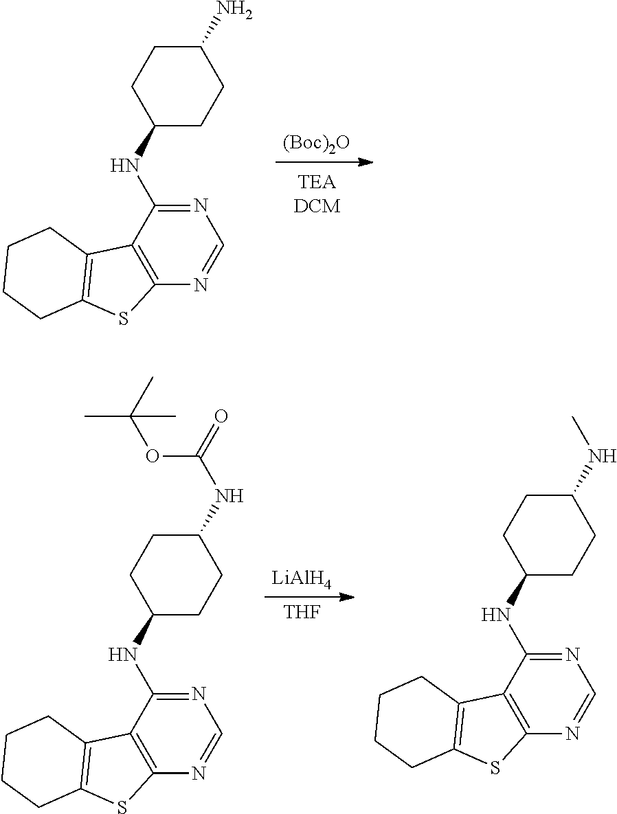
[(Boc)2O].N1=C(NC2CCC(N)CC2)C2=C(N=C1)SC1=C2CCCC1.[LiAlH4].[THF].N1=C(NC2CCC(NC(=O)OC(C)(C)C)CC2)C2=C(N=C1)SC1=C2CCCC1.N1=C(NC2CCC(NC)CC2)C2=C(N=C1)SC1=C2CCCC1
